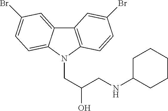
C12=C(N(CC(O)CNC3CCCCC3)C3=CC=C(Br)C=C13)C=CC(Br)=C2
